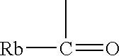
[Rb]C(C)=O
